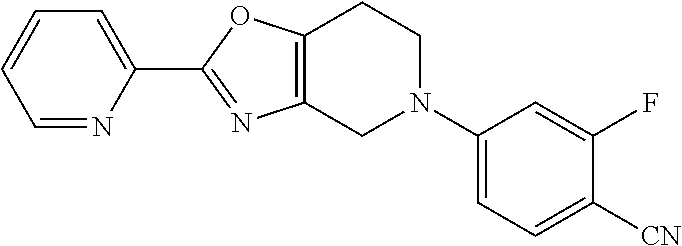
C12=C(N=C(C3=CC=CC=N3)O1)CN(C1=CC=C([CN])C(F)=C1)CC2
